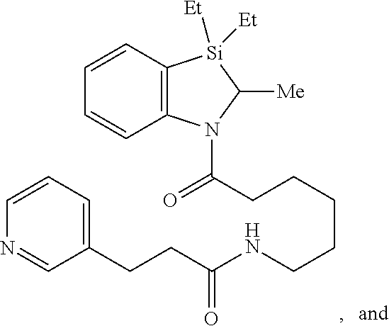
C12=C(C=CC=C1)[Si]([Et])([Et])C([Me])N2C(CCCCCNC(CCC1=CC=CN=C1)=O)=O
